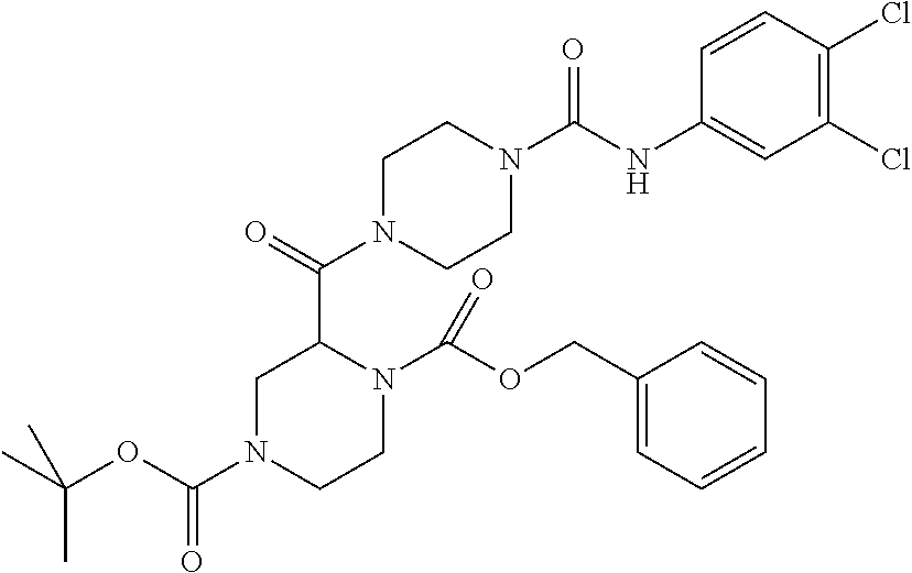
C1=CC(Cl)=C(Cl)C=C1NC(N1CCN(C(=O)C2CN(C(OC(C)(C)C)=O)CCN2C(OCC2=CC=CC=C2)=O)CC1)=O
